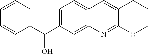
C1=C(C(C2=CC=CC=C2)O)C=C2C(=C1)C=C(CC)C(OC)=N2
